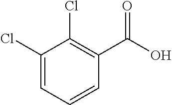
C1(Cl)=CC=CC(C(O)=O)=C1Cl
